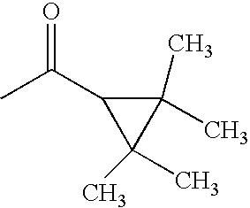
C1(C)(C)C(C(C)=O)C1(C)C
